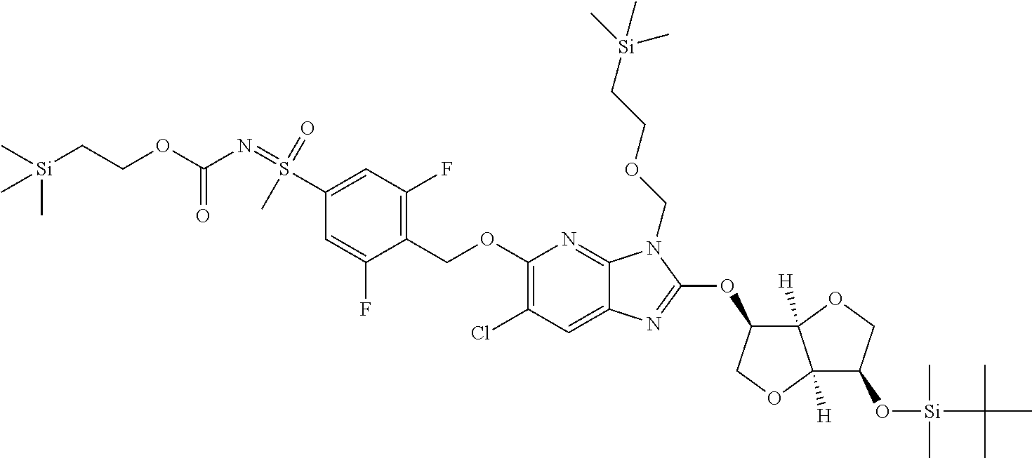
C1(OCC2=C(F)C=C(S(=NC(OCC[Si](C)(C)C)=O)(=O)C)C=C2F)=C(Cl)C=C2C(=N1)N(COCC[Si](C)(C)C)C(OC1C3([H])C([H])(OC1)C(O[Si](C)(C)C(C)(C)C)CO3)=N2
